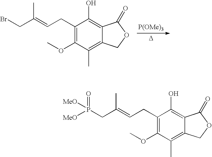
C1(CC=C(CBr)C)=C(OC)C(C)=C2C(=C1O)C(=O)OC2.[D].[P(OMe)3].C1(CC=C(CP([MeO])(=O)[MeO])C)=C(OC)C(C)=C2C(=C1O)C(=O)OC2
